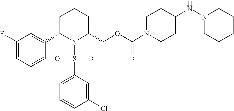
C1(F)=CC=CC(C2N(S(C3=CC=CC(Cl)=C3)(=O)=O)C(COC(N3CCC(NN4CCCCC4)CC3)=O)CCC2)=C1
